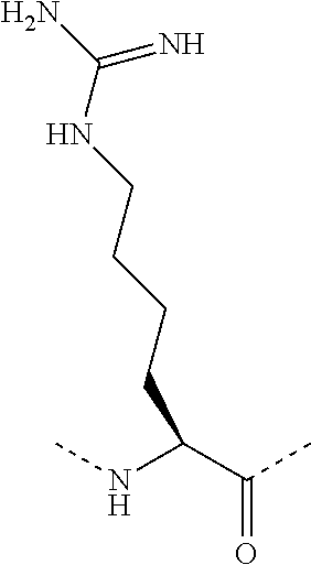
C(C(NC)C(C)=O)CCCNC(N)=N
